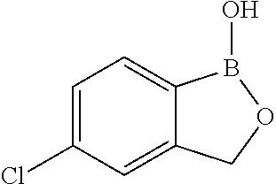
C12=CC=C(Cl)C=C1COB2O
